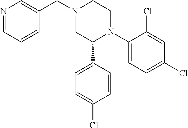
N1(CC2=CN=CC=C2)CC(C2=CC=C(Cl)C=C2)N(C2=CC=C(Cl)C=C2Cl)CC1
